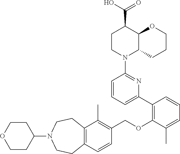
C12=C(C=CC(COC3=C(C4=CC=CC(N5C6C(C(C(O)=O)CC5)OCCC6)=N4)C=CC=C3C)=C1C)CCN(C1CCOCC1)CC2
